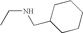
CCNCC1CCCCC1
